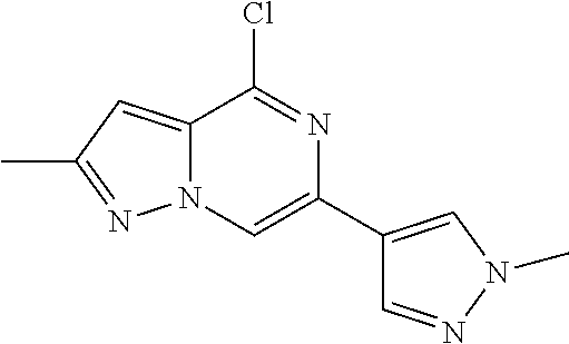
C1(Cl)=NC(C2=CN(C)N=C2)=CN2C1=CC(C)=N2
